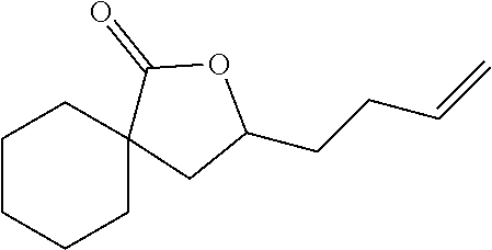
C1(CCC=C)OC(=O)C2(C1)CCCCC2
